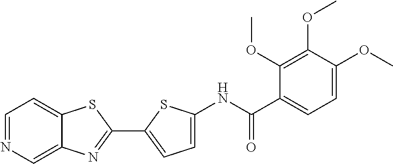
C1(C2=NC3=CN=CC=C3S2)=CC=C(NC(C2=CC=C(OC)C(OC)=C2OC)=O)S1
